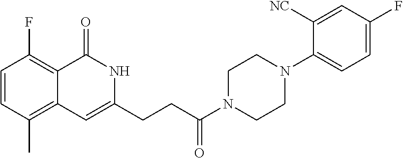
C1=CC(C)=C2C(=C1F)C(=O)NC(CCC(N1CCN(C3=CC=C(F)C=C3[NC])CC1)=O)=C2
